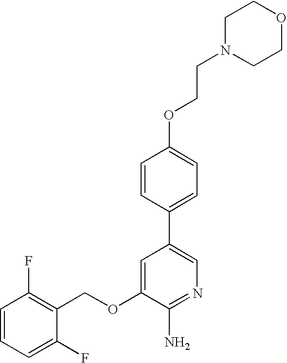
C1=CC=C(F)C(COC2=CC(C3=CC=C(OCCN4CCOCC4)C=C3)=CN=C2N)=C1F
